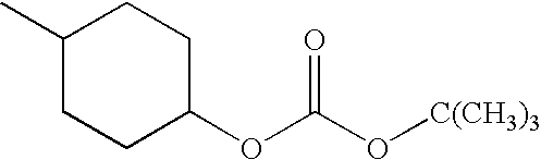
CC1CCC(OC(O[C(CH3)3])=O)CC1
